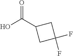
O=C(C1CC(F)(F)C1)O
